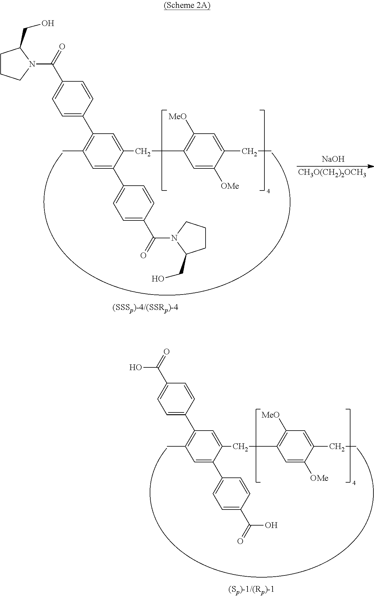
C1(C2=CC=C(C(=O)O)C=C2)=C(C)C=C(C2=CC=C(C(=O)O)C=C2)C(CC2=C([MeO])C=C(CC)C([OMe])=C2)=C1.[NaOH].[CH3O(CH2)2OCH3].C1(C2=CC=C(C(=O)N3CCCC3CO)C=C2)=C(C)C=C(C2=CC=C(C(=O)N3CCCC3CO)C=C2)C(CC2=C([MeO])C=C(CC)C([OMe])=C2)=C1
